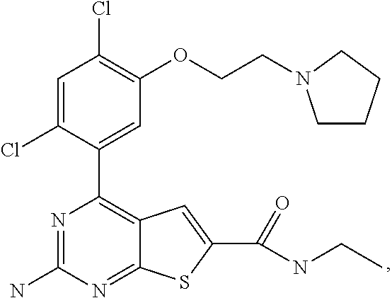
N1=C(N)N=C2C(=C1C1=CC(OCCN3CCCC3)=C(Cl)C=C1Cl)C=C(C(=O)NCC)S2
